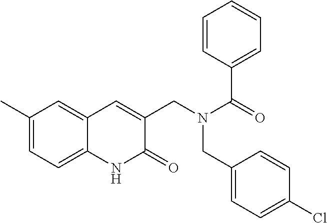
C1(C)=CC=C2C(=C1)C=C(CN(C(=O)C1=CC=CC=C1)CC1=CC=C(Cl)C=C1)C(=O)N2
